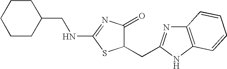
C1(CNC2=NC(=O)C(CC3=NC4=C(N3)C=CC=C4)S2)CCCCC1
